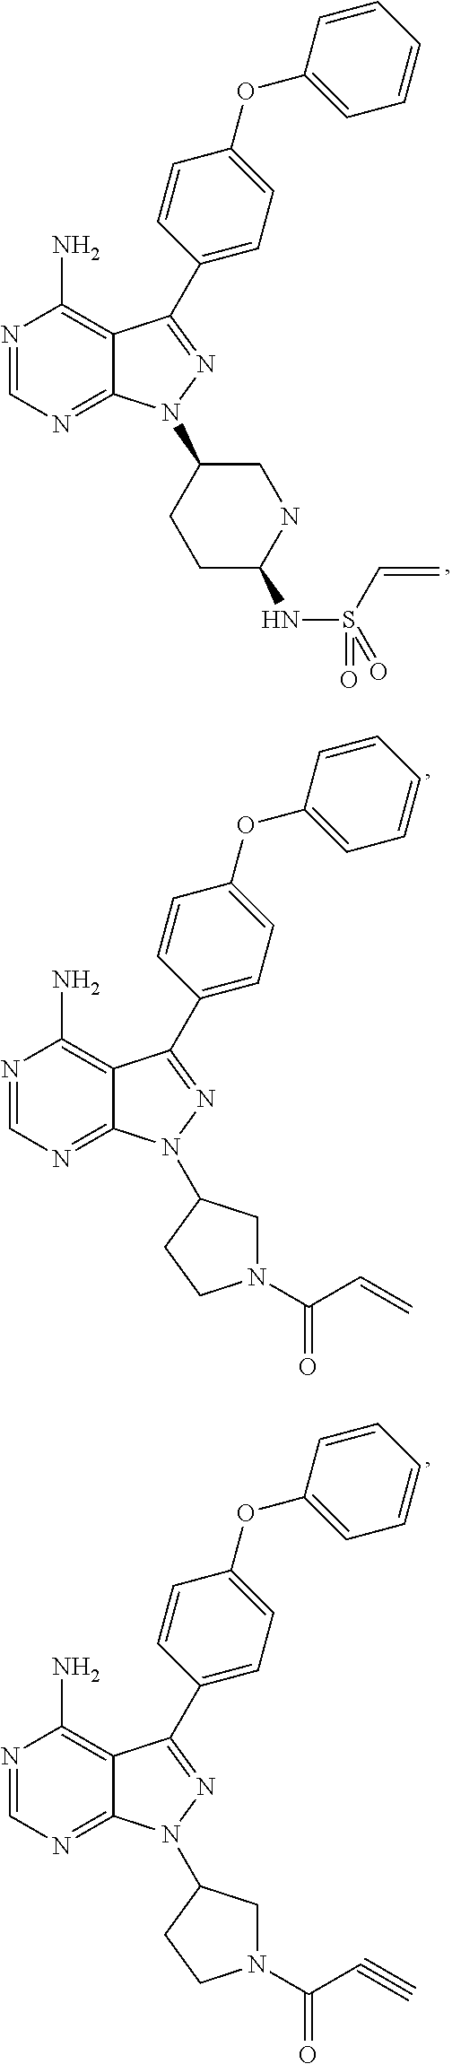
N1=CN=C2C(=C1N)C(C1=CC=C(OC3=CC=CC=C3)C=C1)=NN2C1CCC(NS(C=C)(=O)=O)NC1.N1=CN=C2C(=C1N)C(C1=CC=C(OC3=CC=CC=C3)C=C1)=NN2C1CN(C(C=C)=O)CC1.N1=CN=C2C(=C1N)C(C1=CC=C(OC3=CC=CC=C3)C=C1)=NN2C1CN(C(C#C)=O)CC1
